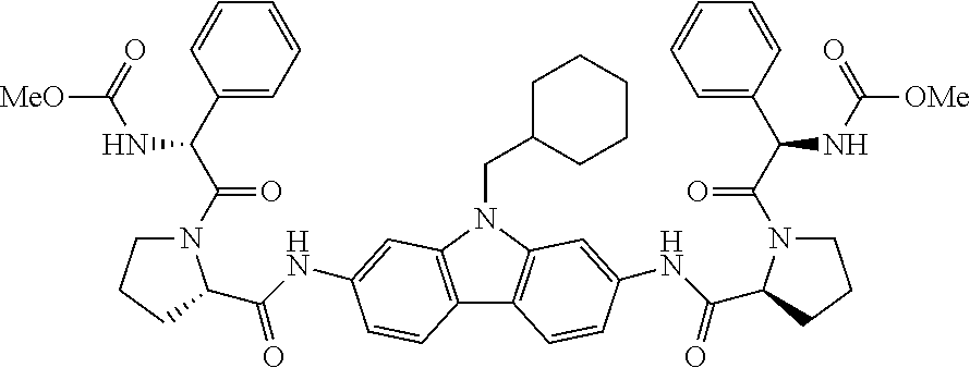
C12=C(N(CC3CCCCC3)C3=C1C=CC(NC(C1N(C(=O)C(NC(=O)[OMe])C4=CC=CC=C4)CCC1)=O)=C3)C=C(NC(C1N(C(=O)C(NC(=O)[MeO])C3=CC=CC=C3)CCC1)=O)C=C2
